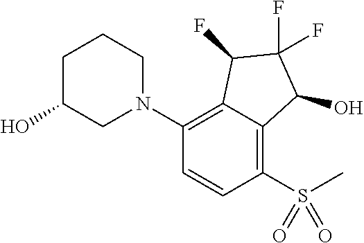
N1(C2=C3C(=C(S(=O)(=O)C)C=C2)C(O)C(F)(F)C3F)CCCC(O)C1
